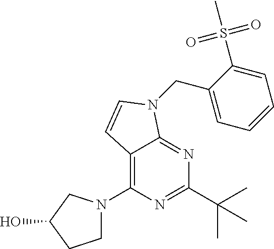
C12=C(N3CCC(O)C3)N=C(C(C)(C)C)N=C1N(CC1=CC=CC=C1S(C)(=O)=O)C=C2
